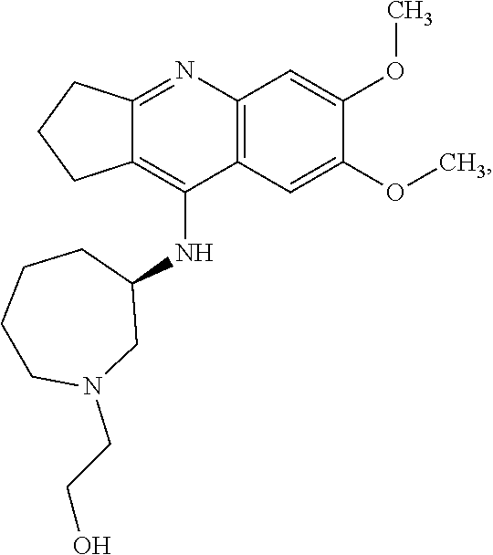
C12=NC3=C(C(NC4CCCCN(CCO)C4)=C1CCC2)C=C(OC)C(OC)=C3
